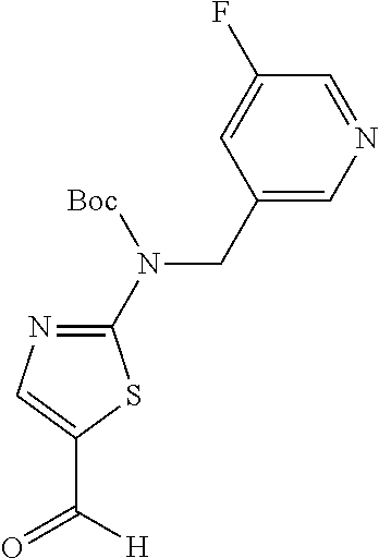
C1(CN(C2=NC=C(C(=O)[H])S2)[Boc])=CN=CC(F)=C1
